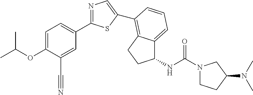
C1=C(OC(C)C)C(C#N)=CC(C2=NC=C(C3=C4C(=CC=C3)C(NC(=O)N3CCC(N(C)C)C3)CC4)S2)=C1
